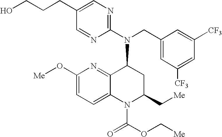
C(CCC1=CN=C(N(CC2=CC([CF3])=CC([CF3])=C2)C2C3=NC(O[Me])=CC=C3N(C(=O)OC[Me])C(C[Me])C2)N=C1)O
